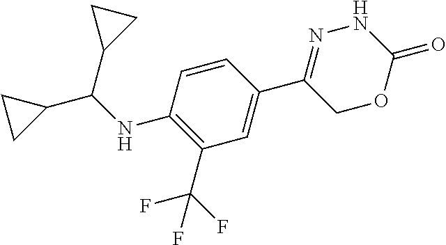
N1N=C(C2=CC(C(F)(F)F)=C(NC(C3CC3)C3CC3)C=C2)COC1=O
